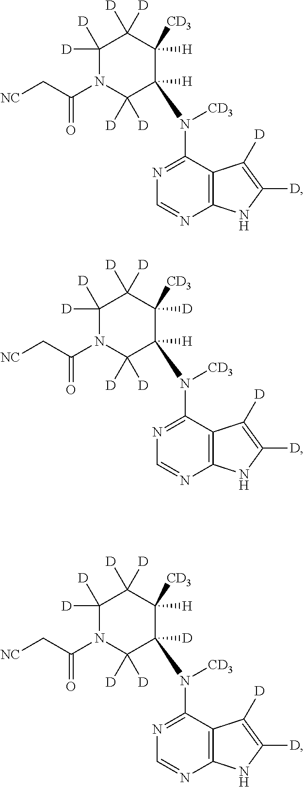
C12=C(C(N([CD3])C3([H])C([D])([D])N(C(C[NC])=O)C([D])([D])C([D])([D])C3([H])[CD3])=NC=N1)C([D])=C([D])N2.C12=C(C(N([CD3])C3([H])C([D])([D])N(C(C[NC])=O)C([D])([D])C([D])([D])C3([D])[CD3])=NC=N1)C([D])=C([D])N2.C12=C(C(N([CD3])C3([D])C([D])([D])N(C(C[NC])=O)C([D])([D])C([D])([D])C3([H])[CD3])=NC=N1)C([D])=C([D])N2
